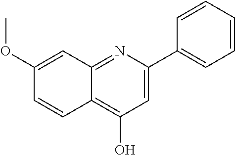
C1(OC)=CC2=NC(C3=CC=CC=C3)=CC(O)=C2C=C1
